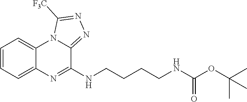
C1=CC=C2C(=C1)N1C(=NN=C1[F3C])C(NCCCCNC(OC(C)(C)C)=O)=N2
